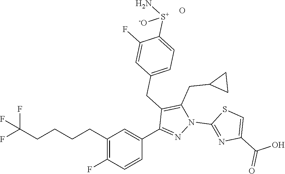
C1(CCCCC(F)(F)F)=C(F)C=CC(C2=NN(C3=NC(C(=O)O)=CS3)C(CC3CC3)=C2CC2=CC=C([S+](N)[-O])C(F)=C2)=C1.O
